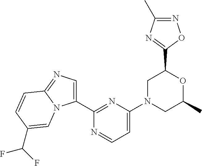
C1(C2=NC(N3CC(C)OC(C4=NC(C)=NO4)C3)=CC=N2)=CN=C2N1C=C(C(F)F)C=C2
